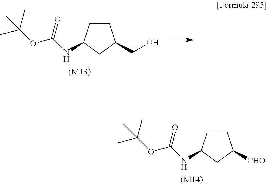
C1CC(NC(OC(C)(C)C)=O)CC1[CHO].[(M14)].C1CC(NC(OC(C)(C)C)=O)CC1CO.[(M13)]
